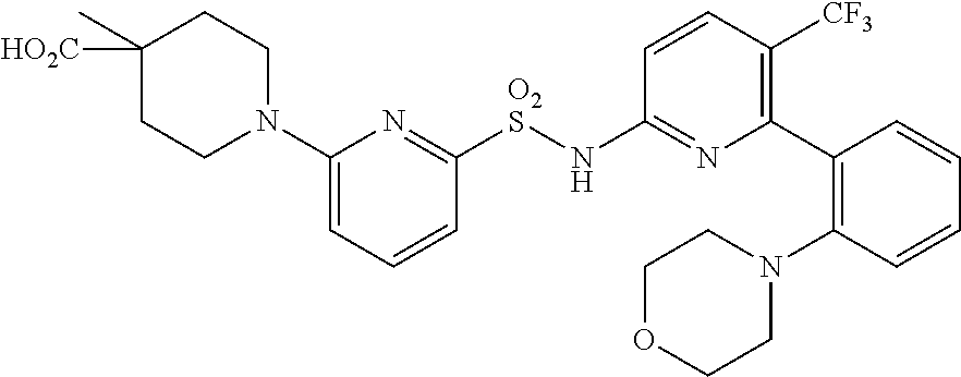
[O2S](NC1=NC(C2=C(N3CCOCC3)C=CC=C2)=C([CF3])C=C1)C1=NC(N2CCC(C)([HO2C])CC2)=CC=C1
